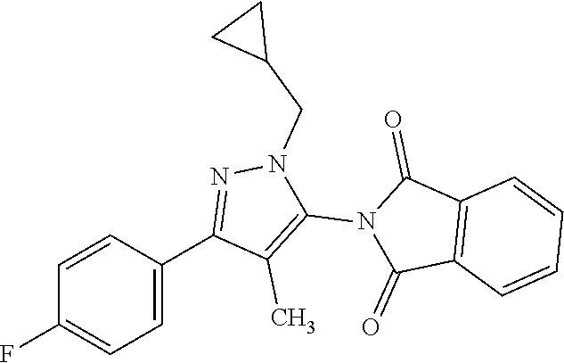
C1=CC(C2=NN(CC3CC3)C(N3C(=O)C4=C(C3=O)C=CC=C4)=C2C)=CC=C1F
